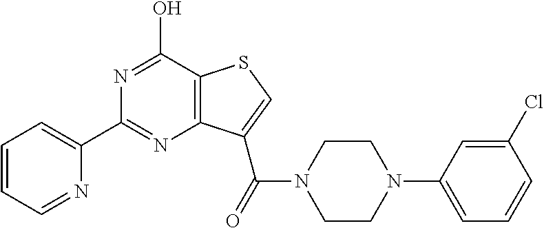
N1=C(O)C2=C(N=C1C1=CC=CC=N1)C(C(N1CCN(C3=CC=CC(Cl)=C3)CC1)=O)=CS2
